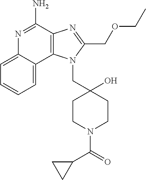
C1=CC=C2C(=C1)N=C(N)C1=C2N(CC2(O)CCN(C(=O)C3CC3)CC2)C(COCC)=N1
